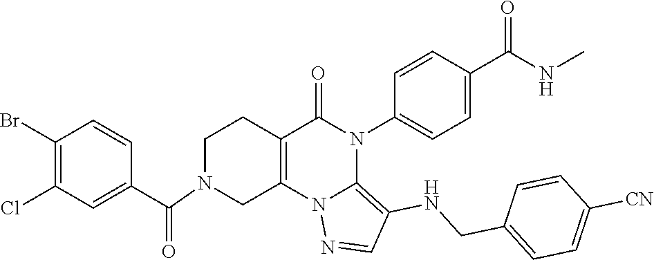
C1(Br)=C(Cl)C=C(C(=O)N2CC3=C(CC2)C(=O)N(C2=CC=C(C(NC)=O)C=C2)C2=C(NCC4=CC=C([CN])C=C4)C=NN32)C=C1
